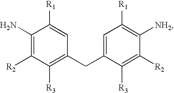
C1(N)=C([R2])C([R3])=C(CC2=CC([R1])=C([NH2])C([R2])=C2[R3])C=C1[R1]
